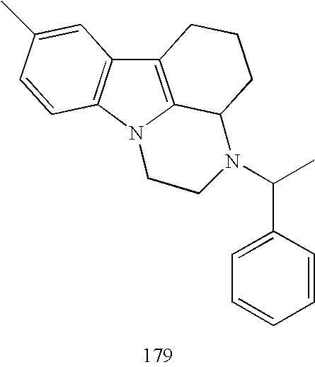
C12=C3N(C4=C1C=C(C)C=C4)CCN(C(C)C1=CC=CC=C1)C3CCC2
